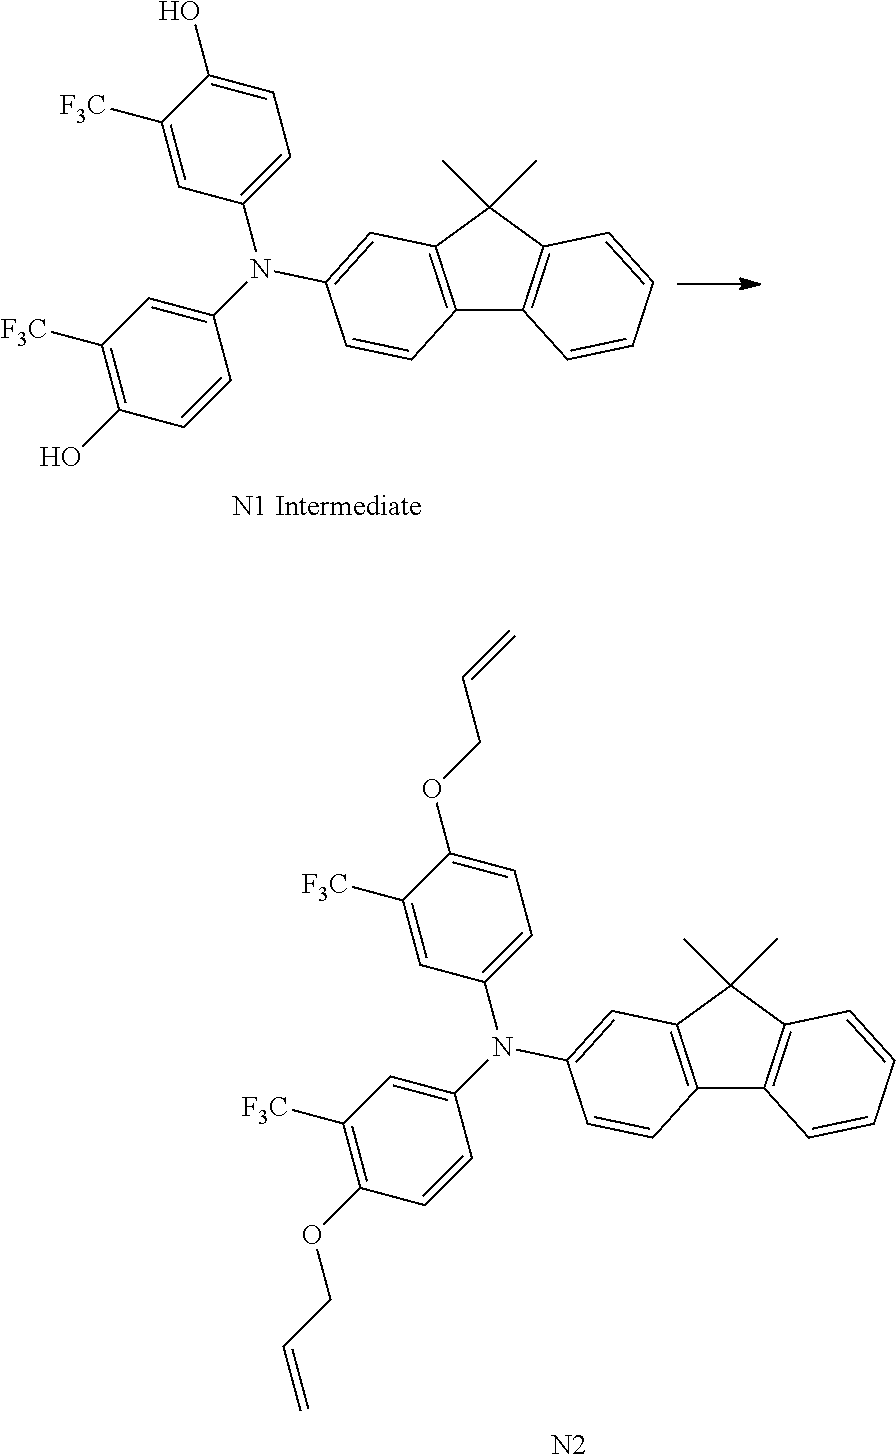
C1(OCC=C)=CC=C(N(C2=CC([F3C])=C(OCC=C)C=C2)C2=CC3=C(C4=C(C3(C)C)C=CC=C4)C=C2)C=C1[F3C].[N2].C1(O)=CC=C(N(C2=CC([F3C])=C(O)C=C2)C2=CC3=C(C4=C(C3(C)C)C=CC=C4)C=C2)C=C1[F3C]
